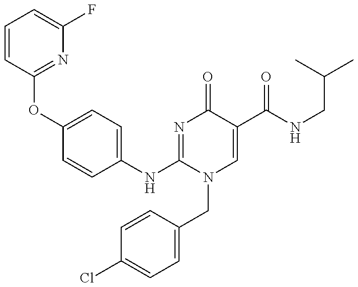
C1=CC(OC2=CC=C(NC3=NC(=O)C(C(NCC(C)C)=O)=CN3CC3=CC=C(Cl)C=C3)C=C2)=NC(F)=C1
